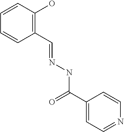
C1=CC(O)=C(C=NNC(=O)C2=CC=NC=C2)C=C1
